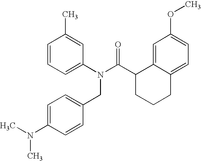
C1=CC(C)=CC(N(C(C2CCCC3=CC=C(OC)C=C23)=O)CC2=CC=C(N(C)C)C=C2)=C1
